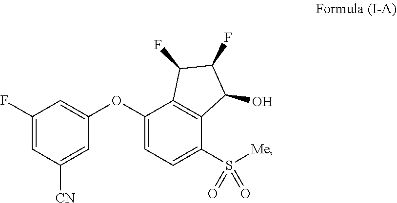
C1(F)=CC([CN])=CC(OC2=CC=C(S([Me])(=O)=O)C3=C2C(F)C(F)C3O)=C1
